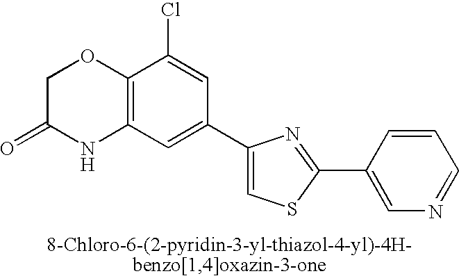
C1C(=O)NC2=C(O1)C(Cl)=CC(C1=CSC(C3=CN=CC=C3)=N1)=C2
